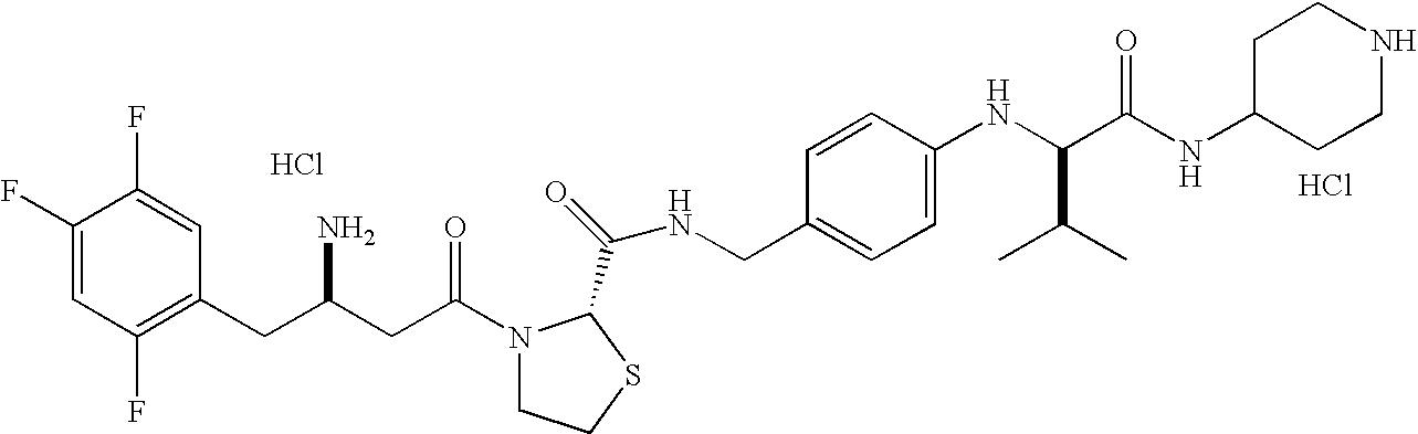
Cl.C1(F)=CC(F)=C(CC(CC(=O)N2CCSC2C(=O)NCC2=CC=C(NC(C(NC3CCNCC3)=O)C(C)C)C=C2)N)C=C1F.Cl
